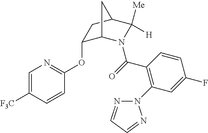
C1(OC2=NC=C([F3C])C=C2)C2N(C(=O)C3=C(N4N=CC=N4)C=C(F)C=C3)C([Me])([H])C(C1)C2
